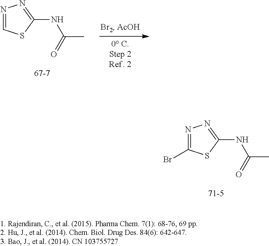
N1=CSC(NC(=O)C)=N1.N1=C(Br)SC(NC(=O)C)=N1
